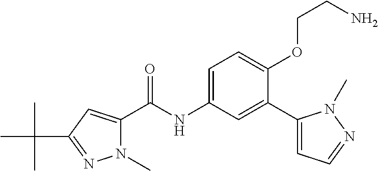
N1(C)C(C(=O)NC2=CC=C(OCCN)C(C3=CC=NN3C)=C2)=CC(C(C)(C)C)=N1
